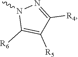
CN1C([R6])=C([R5])C([R4])=N1
